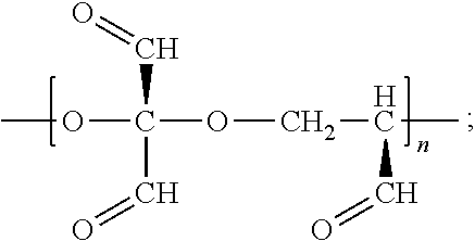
COC(OCC(C)C=O)(C=O)C=O
